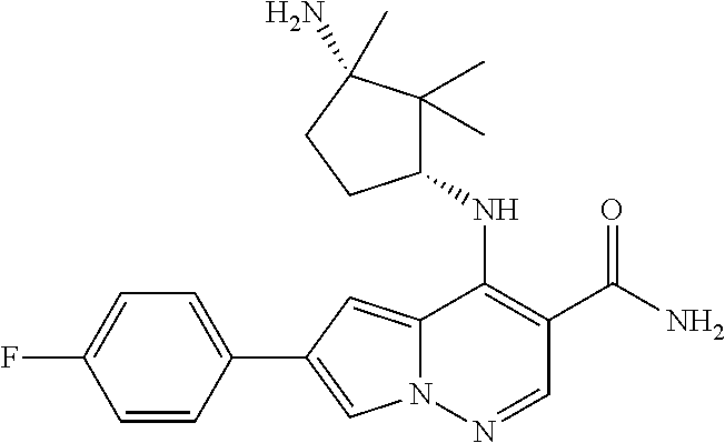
N12C(=CC(C3=CC=C(F)C=C3)=C1)C(NC1C(C)(C)C(N)(C)CC1)=C(C(N)=O)C=N2
